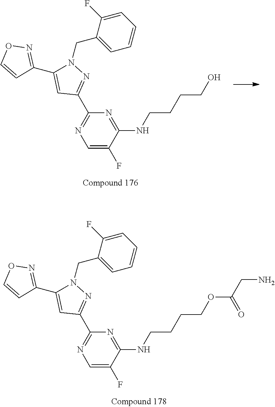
C1=C(F)C(NCCCCO)=NC(C2=NN(CC3=CC=CC=C3F)C(C3=NOC=C3)=C2)=N1.C1=C(F)C(NCCCCOC(CN)=O)=NC(C2=NN(CC3=CC=CC=C3F)C(C3=NOC=C3)=C2)=N1
